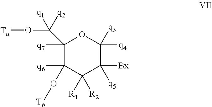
C1([q6])(O[Tb])C(C(O[Ta])([q1])[q2])([q7])OC([q4])([q3])C([Bx])([q5])C1([R1])[R2]
